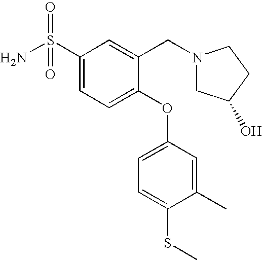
C1(S(N)(=O)=O)=CC=C(OC2=CC=C(SC)C(C)=C2)C(CN2CC(O)CC2)=C1
